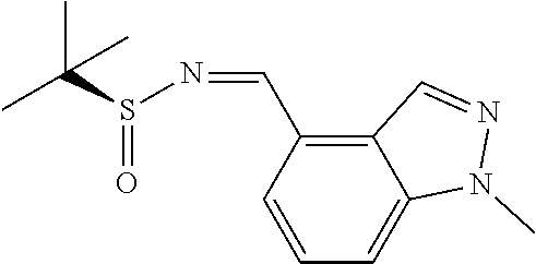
C12=C(C=NS(=O)C(C)(C)C)C=CC=C1N(C)N=C2
